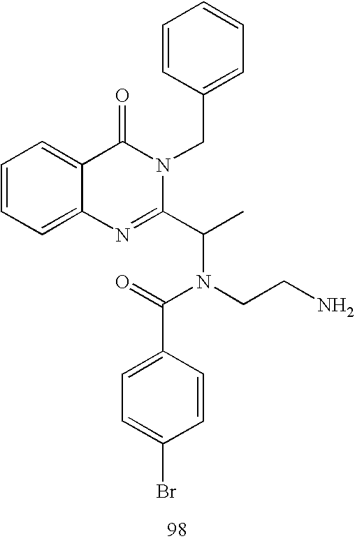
C1=C(C(=O)N(CCN)C(C)C2=NC3=CC=CC=C3C(=O)N2CC2=CC=CC=C2)C=CC(Br)=C1
